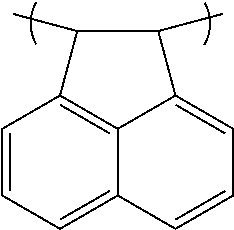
C1=CC=C2C3=C1C(C)C(C)C3=CC=C2
